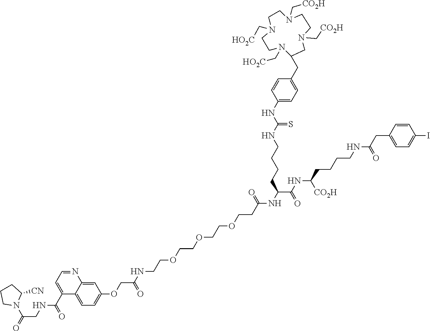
C1N(C[CO2H])CCN(C[CO2H])CCN(C[HO2C])CCN(C[HO2C])C1CC1=CC=C(NC(NCCCCC(NC(CCOCCOCCOCCNC(COC2=CC=C3C(C(NCC(N4C([CN])CCC4)=O)=O)=CC=NC3=C2)=O)=O)C(=O)NC(CCCCNC(CC2=CC=C(I)C=C2)=O)[CO2H])=S)C=C1
